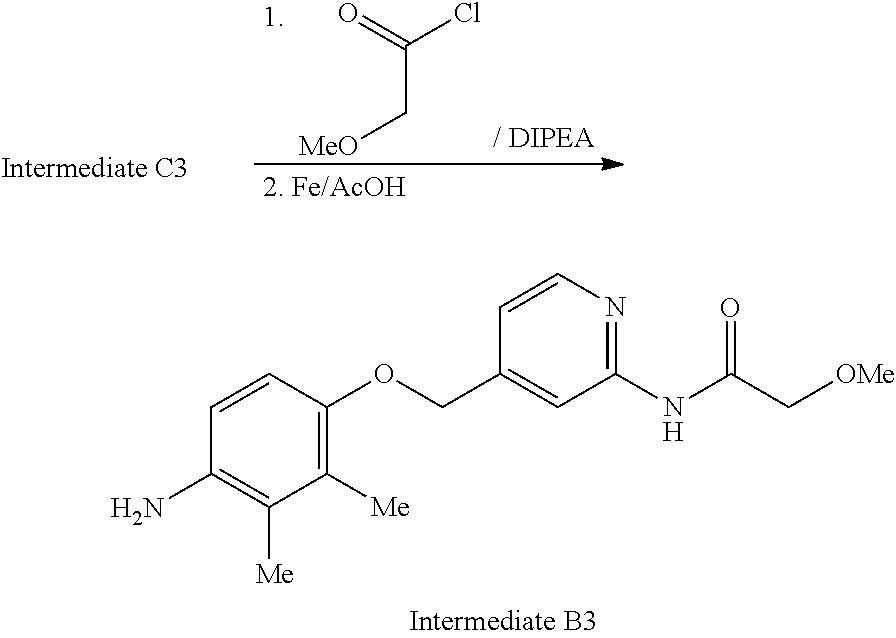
C1([Me])=C(OCC2=CC(NC(C[OMe])=O)=NC=C2)C=CC(N)=C1[Me].C(C[MeO])(=O)Cl
